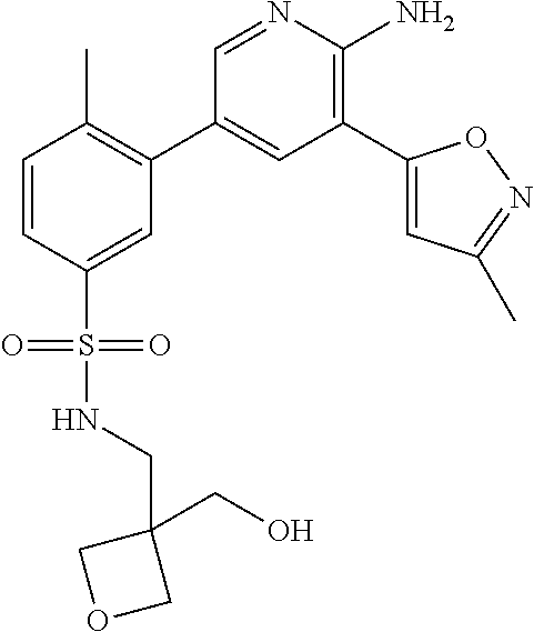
C1=CC(S(NCC2(CO)COC2)(=O)=O)=CC(C2=CC(C3=CC(C)=NO3)=C(N)N=C2)=C1C
